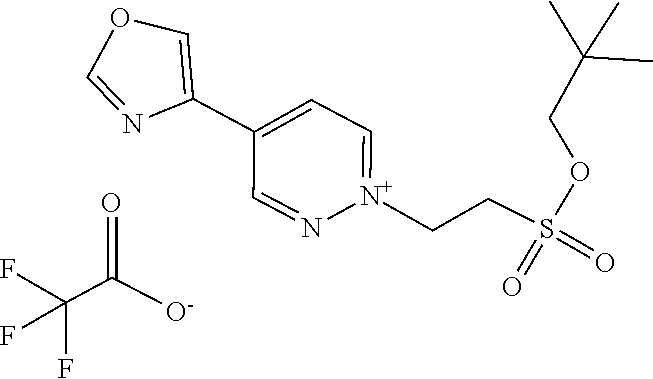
O=C([O-])C(F)(F)F.N1=COC=C1C1=CC=[N+](CCS(OCC(C)(C)C)(=O)=O)N=C1
